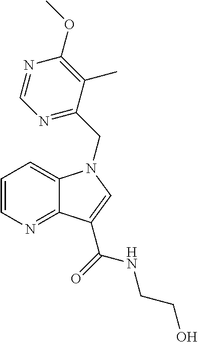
C1=CN=C2C(=C1)N(CC1=NC=NC(OC)=C1C)C=C2C(=O)NCCO
